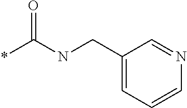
C1(CNC(*)=O)=CC=CN=C1
